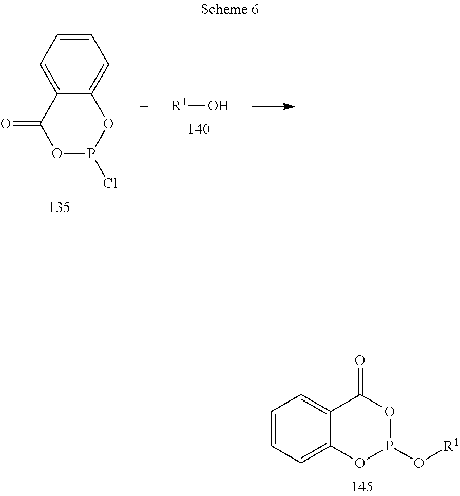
[R1]O.C12=CC=CC=C1C(=O)OP(Cl)O2.C1=CC=C2C(=C1)C(=O)OP(O[R1])O2
